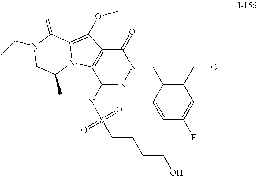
C1(CCl)=C(CN2N=C(N(C)S(CCCCO)(=O)=O)C3=C(C2=O)C(OC)=C2N3C(C)CN(CC)C2=O)C=CC(F)=C1
